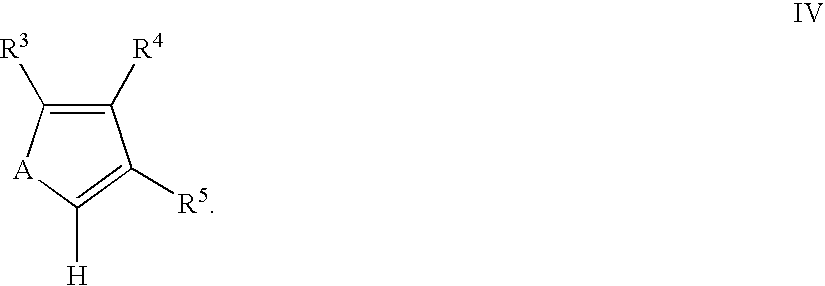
C1([R3])=C([R4])C([R5])=C([H])[A]1
